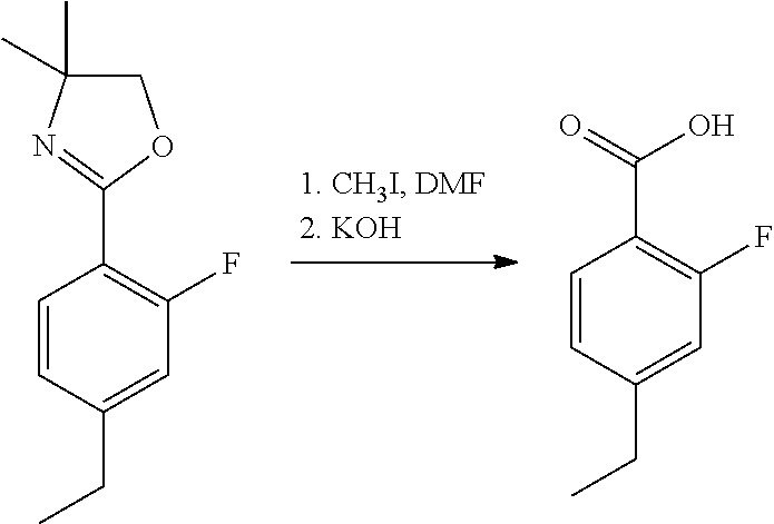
C1=CC(CC)=CC(F)=C1C1=NC(C)(C)CO1.C1=CC(CC)=CC(F)=C1C(=O)O
